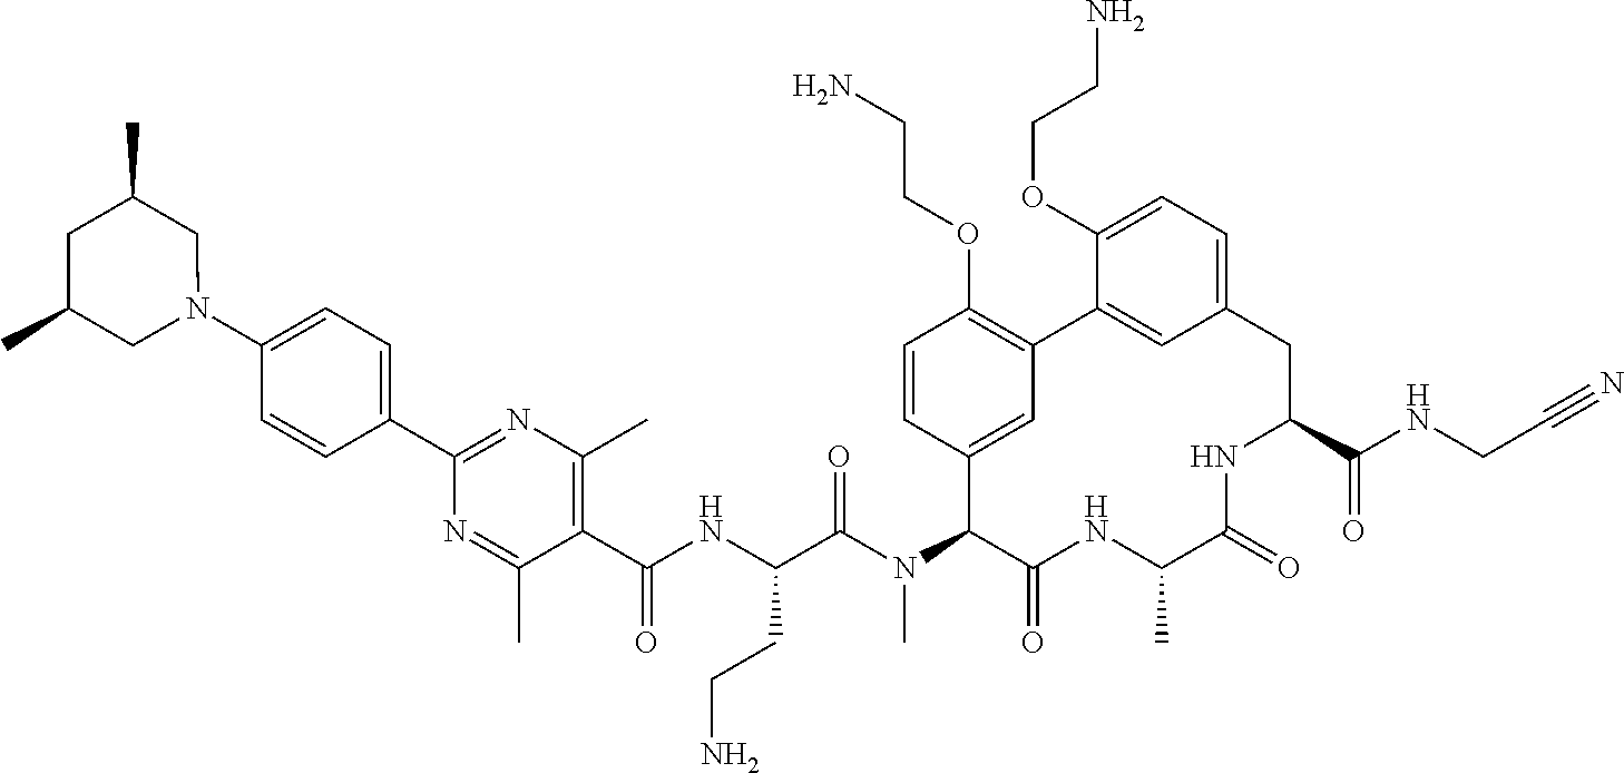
C1=CC(C2=NC(C)=C(C(NC(C(N(C3C4=CC(=C(OCCN)C=C4)C4=CC(=CC=C4OCCN)CC(C(NCC#N)=O)NC(=O)C(C)NC3=O)C)=O)CCN)=O)C(C)=N2)=CC=C1N1CC(C)CC(C)C1
